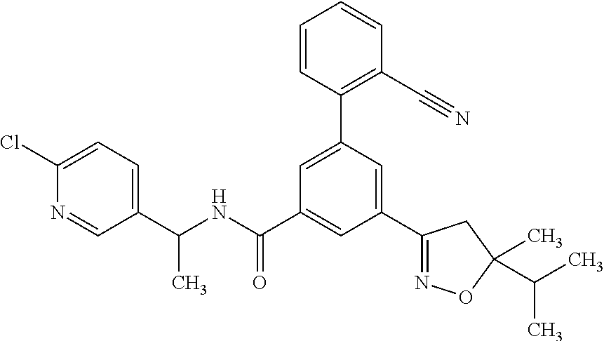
C(NC(C1=CC(C2=NOC(C)(C(C)C)C2)=CC(C2=C(C#N)C=CC=C2)=C1)=O)(C1=CC=C(Cl)N=C1)C
